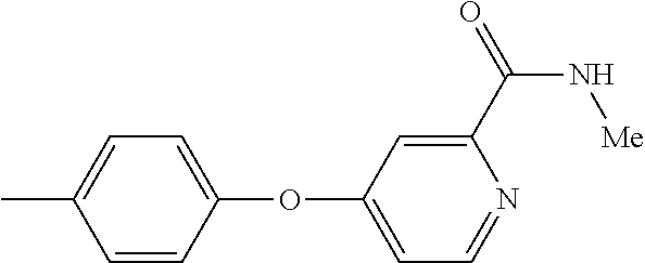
C1=C(C)C=CC(OC2=CC=NC(C(N[Me])=O)=C2)=C1
